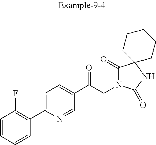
C1=CC=CC(C2=CC=C(C(CN3C(=O)C4(NC3=O)CCCCC4)=O)C=N2)=C1F
